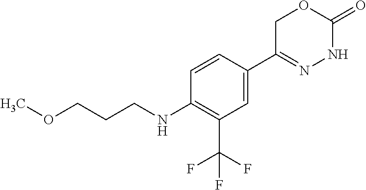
C1=CC(C2=NNC(=O)OC2)=CC(C(F)(F)F)=C1NCCCOC
